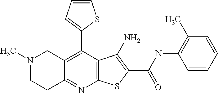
C12=C(C(C3=CC=CS3)=C3C(=N1)CCN(C)C3)C(N)=C(C(NC1=C(C)C=CC=C1)=O)S2
